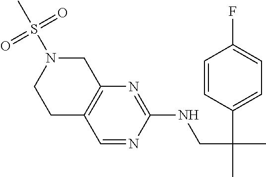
C1=NC(NCC(C)(C2=CC=C(F)C=C2)C)=NC2=C1CCN(S(C)(=O)=O)C2
